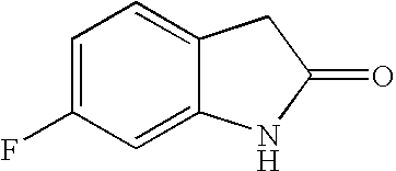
C1=C(F)C=C2C(=C1)CC(=O)N2
